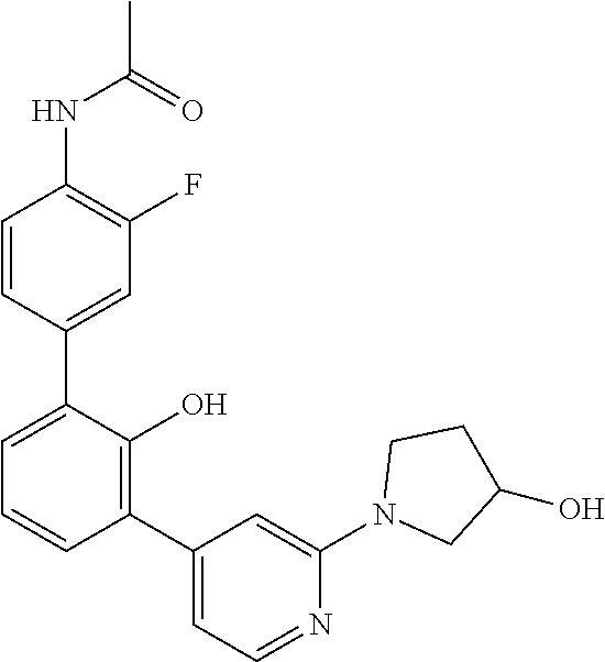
C1(NC(C)=O)=C(F)C=C(C2=CC=CC(C3=CC=NC(N4CC(O)CC4)=C3)=C2O)C=C1
